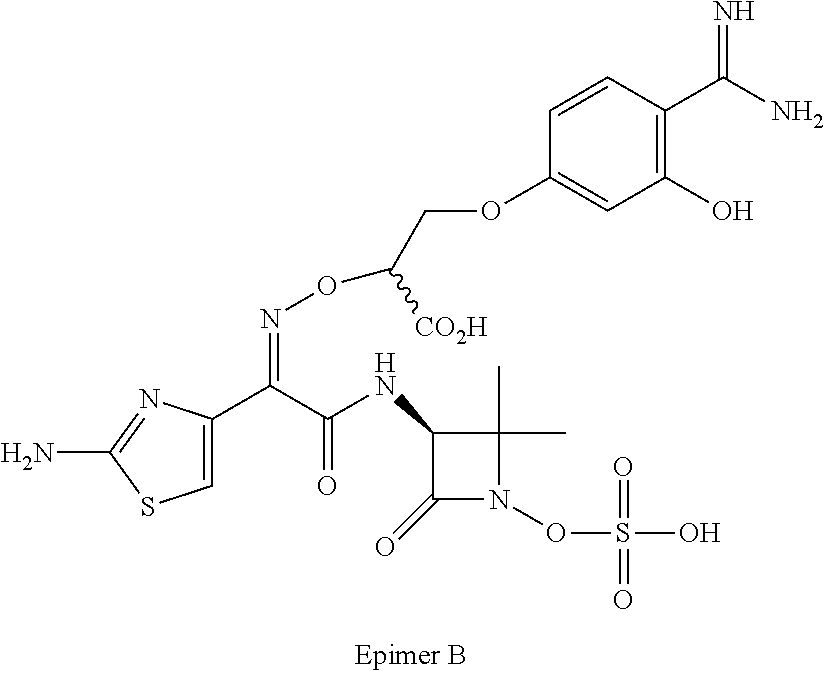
C1=C(C(C(NC2C(=O)N(OS(O)(=O)=O)C2(C)C)=O)=NOC(COC2=CC(O)=C(C(N)=N)C=C2)[CO2H])N=C(N)S1
